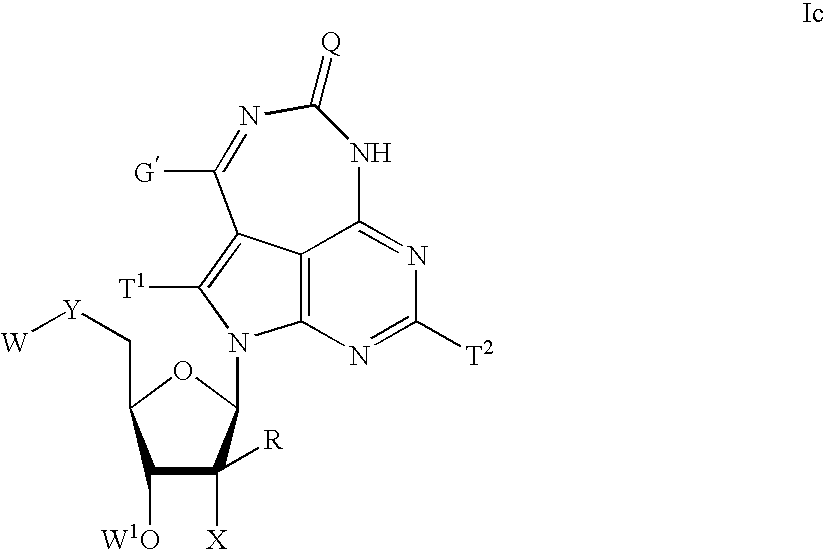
C1([W1O])C([X])([R])C(N2C3=C4C(=C2[T1])C([G])=NC(=[Q])NC4=NC([T2])=N3)OC1C[Y][W]
